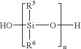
[Si](O[H])([R5])([R6])O
